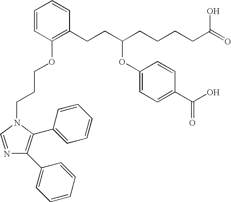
C1=CC(OCCCN2C=NC(C3=CC=CC=C3)=C2C2=CC=CC=C2)=C(CCC(CCCCC(=O)O)OC2=CC=C(C(O)=O)C=C2)C=C1
